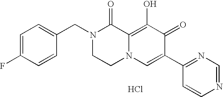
C1=C(F)C=CC(CN2CCN3C(=C(O)C(=O)C(C4=NC=NC=C4)=C3)C2=O)=C1.Cl
